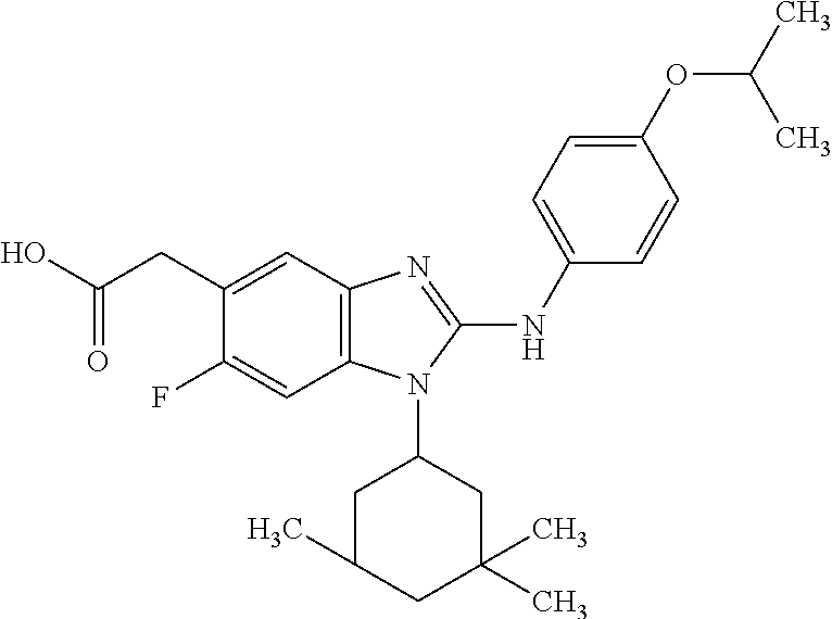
C12=C(C=C(CC(O)=O)C(F)=C1)N=C(NC1=CC=C(OC(C)C)C=C1)N2C1CC(C)CC(C)(C)C1
